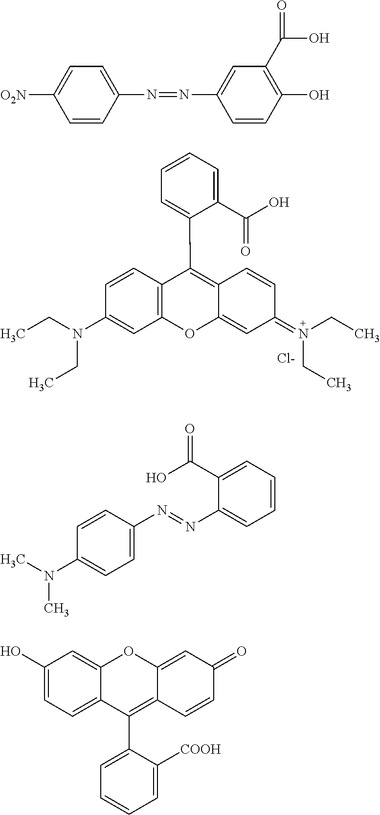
C1=CC(N=NC2=CC(C(=O)O)=C(O)C=C2)=CC=C1[O2N].C1=CC2=C(C=C1N(CC)CC)OC1=CC(=N(CC)CC)C=CC1=C2C1=CC=CC=C1C(O)=O.[Cl-].C1=CC(N=NC2=CC=CC=C2C(O)=O)=CC=C1N(C)C.C1(O)=CC=C2C(=C1)OC1=CC(=O)C=CC1=C2C1=CC=CC=C1[COOH]
